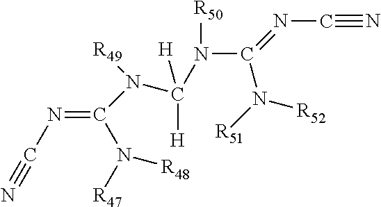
N(C(=NC#N)N([R51])[R52])([R50])C([H])([H])N(C(=NC#N)N([R47])[R48])[R49]
